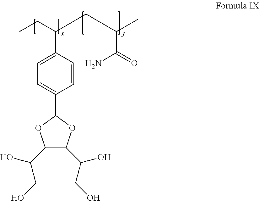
CCC(C1=CC=C(C2OC(C(O)CO)C(C(CO)O)O2)C=C1)CC(C(N)=O)C
